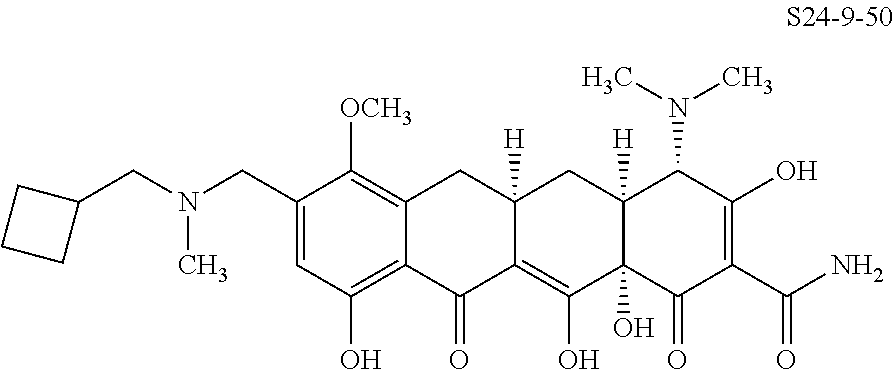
C1(CN(CC2CCC2)C)=CC(O)=C2C(=C1[OCH3])CC1([H])C(=C(O)C3(O)C([H])(C1)C(N(C)C)C(O)=C(C(N)=O)C3=O)C2=O
